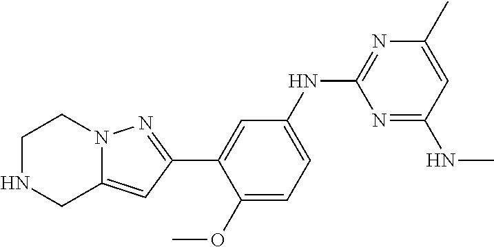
C1NCC2=CC(C3=CC(NC4=NC(C)=CC(NC)=N4)=CC=C3OC)=NN2C1
